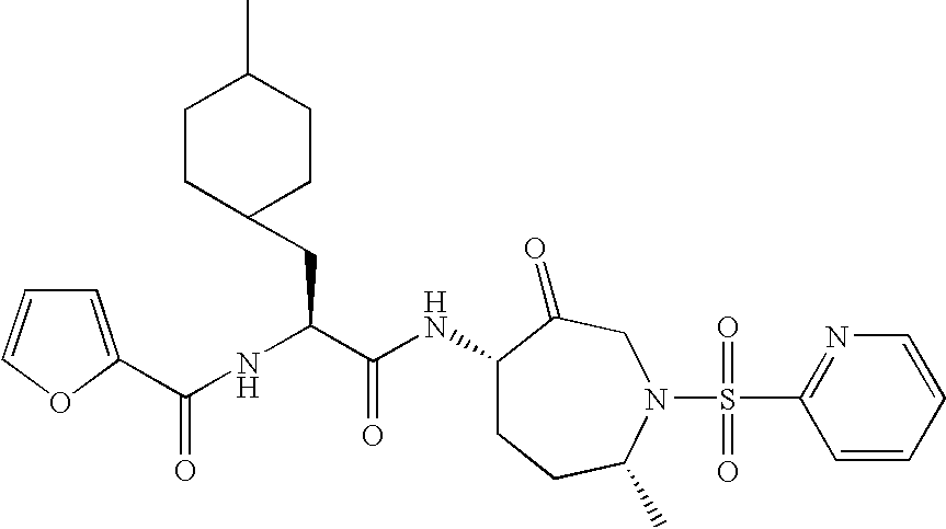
C1(NC(C(NC(=O)C2=CC=CO2)CC2CCC(C)CC2)=O)CCC(C)N(S(C2=NC=CC=C2)(=O)=O)CC1=O
